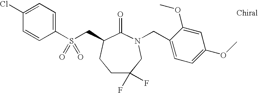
C1CC(CS(C2=CC=C(Cl)C=C2)(=O)=O)C(=O)N(CC2=CC=C(OC)C=C2OC)CC1(F)F
